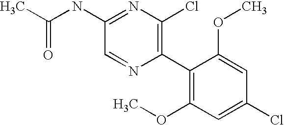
C1(NC(C)=O)=NC(Cl)=C(C2=C(OC)C=C(Cl)C=C2OC)N=C1
